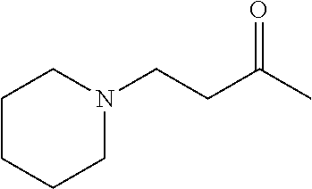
C1CCCN(CCC(=O)C)C1
